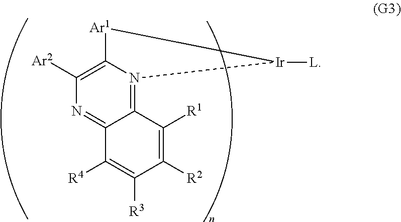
N1=C2C(=N3C(=C1[Ar2])[Ar1][Ir]3[L])C([R1])=C([R2])C([R3])=C2[R4]
